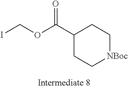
ICOC(C1CC[NBoc]CC1)=O
